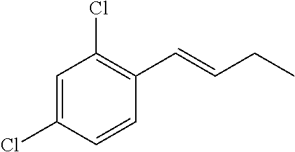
C1=C(Cl)C=CC(C=CCC)=C1Cl
